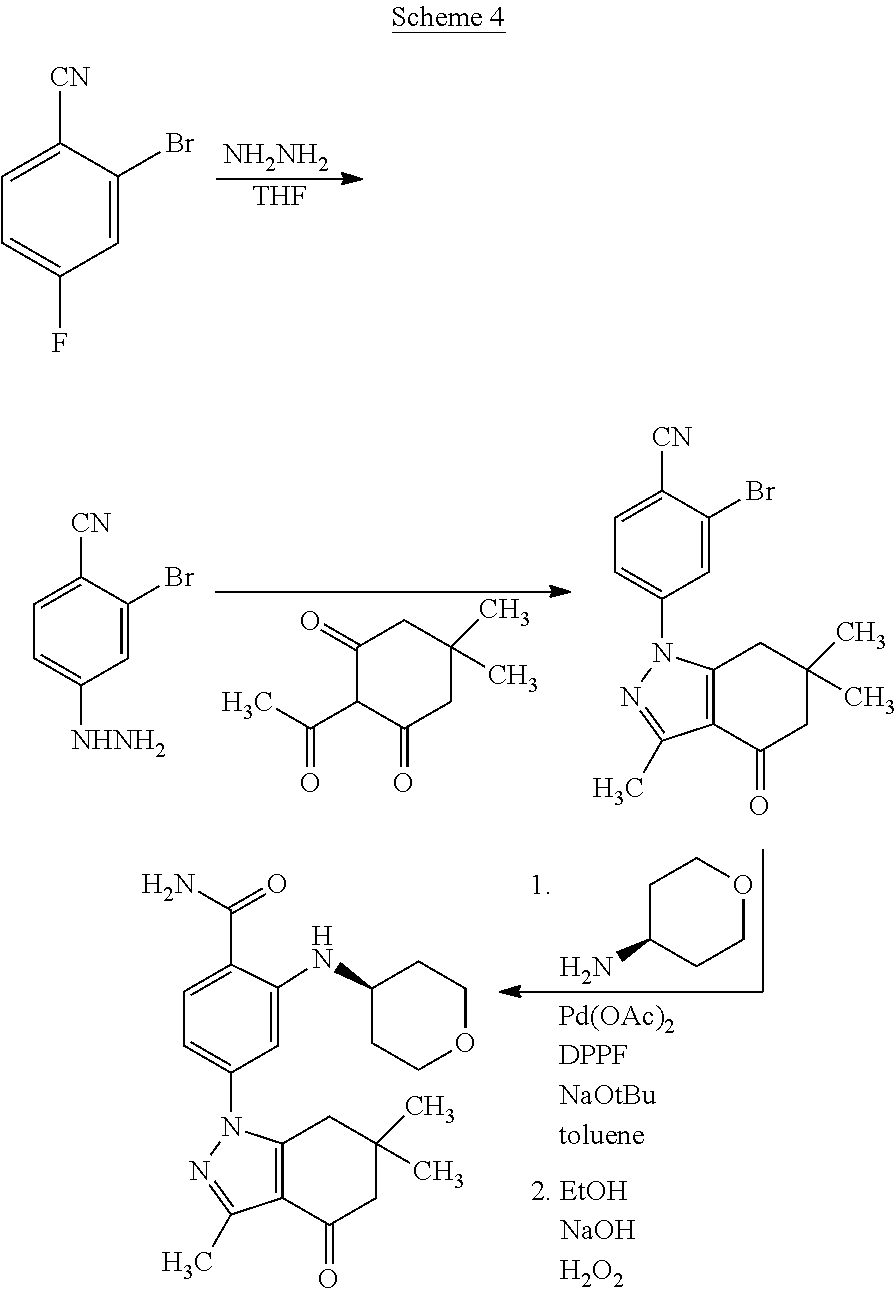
[NH2NH2].[THF].C1=C([CN])C(Br)=CC(F)=C1.C1(=O)C(C(C)=O)C(=O)CC(C)(C)C1.C12=C(C(=O)CC(C)(C)C1)C(C)=NN2C1=CC=C([CN])C(Br)=C1.C1=C([CN])C(Br)=CC([NHNH2])=C1.C1C(N)CCOC1.C12=C(C(=O)CC(C)(C)C1)C(C)=NN2C1=CC=C(C(N)=O)C(NC2CCOCC2)=C1
